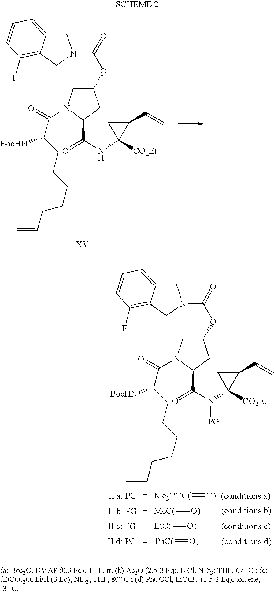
C1(OC(=O)N2CC3=CC=CC(F)=C3C2)CN(C(=O)C(CCCCCC=C)[BocHN])C(C(=O)NC2([CO2Et])C(C=C)C2)C1.C1(OC(=O)N2CC3=CC=CC(F)=C3C2)CN(C(=O)C(CCCCCC=C)[BocHN])C(C(=O)N(C2([CO2Et])C(C=C)C2)[PG])C1.[Me3COC(]=[O)].[MeC(]=[O)].[EtC(]=[O)].[PhC(]=[O)]
